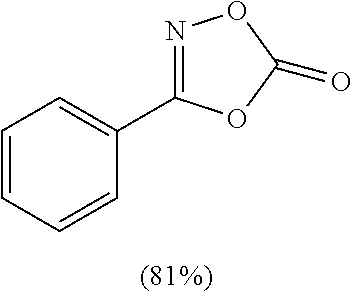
C1=CC=CC(C2=NOC(=O)O2)=C1
